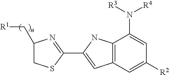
C12=C(C=C([R2])C=C1N([R3])[R4])C=C(C1=NC(C[R1])CS1)N2
